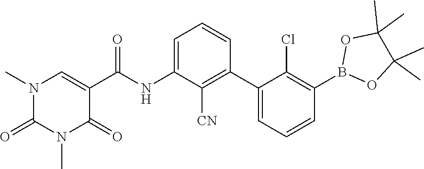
O1B(C2=C(Cl)C(C3=C([CN])C(NC(C4=CN(C)C(=O)N(C)C4=O)=O)=CC=C3)=CC=C2)OC(C)(C)C1(C)C
